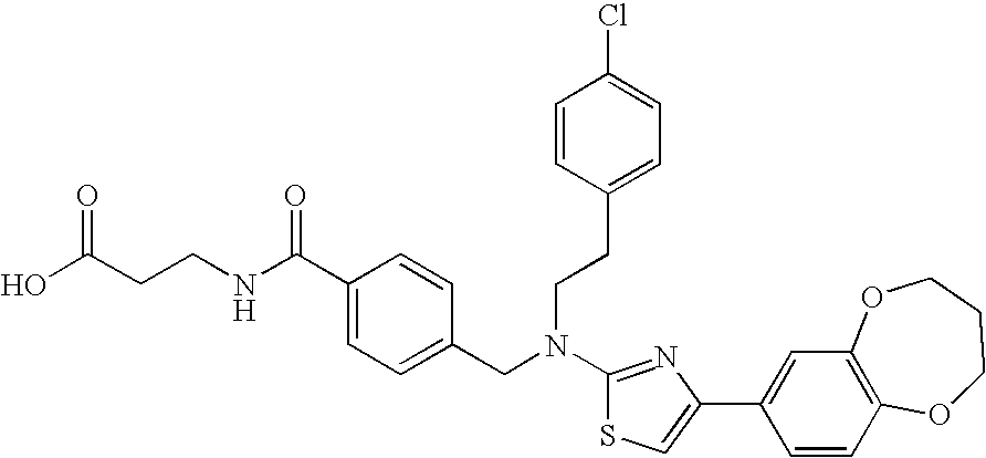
C(CCNC(C1=CC=C(CN(CCC2=CC=C(Cl)C=C2)C2=NC(C3=CC4=C(C=C3)OCCCO4)=CS2)C=C1)=O)(O)=O
